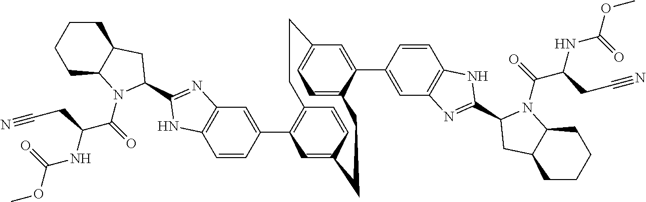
C1=CC(C2=C3C=CC(=C2)CCC2=CC=C(C=C2C2=CC4=C(C=C2)NC(C2N(C(C(NC(OC)=O)CC#N)=O)C5CCCCC5C2)=N4)CC3)=CC2=C1NC(C1N(C(C(NC(OC)=O)CC#N)=O)C3CCCCC3C1)=N2
